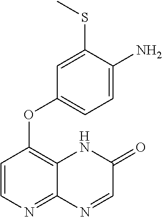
C1=C(SC)C(N)=CC=C1OC1=C2C(=NC=C1)N=CC(=O)N2
